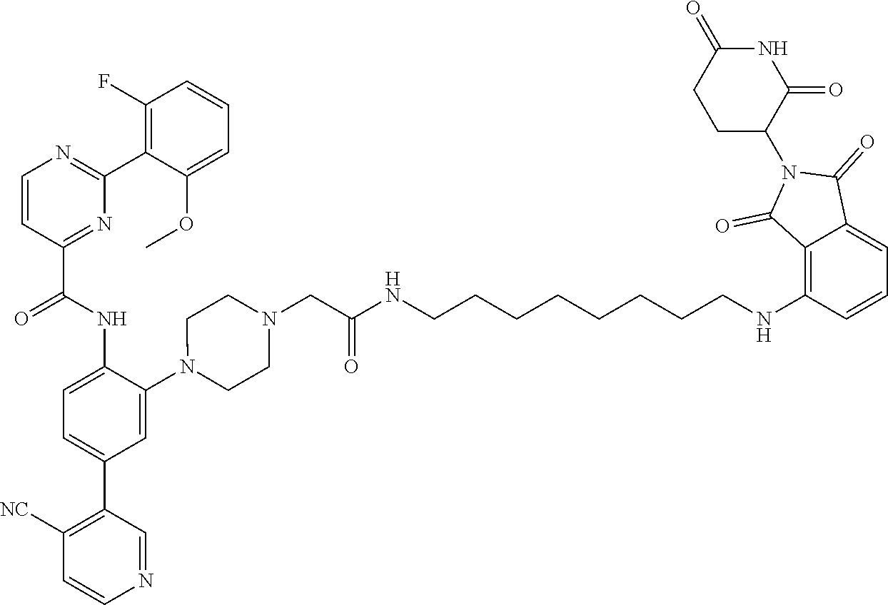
C1=CC(C(NC2=CC=C(C3=C([NC])C=CN=C3)C=C2N2CCN(CC(NCCCCCCCCNC3=C4C(=CC=C3)C(=O)N(C3C(=O)NC(=O)CC3)C4=O)=O)CC2)=O)=NC(C2=C(F)C=CC=C2OC)=N1
